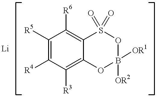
C1([R5])=C([R4])C([R3])=C2C(=C1[R6])S(=O)(=O)OB([OR1])([OR2])O2
